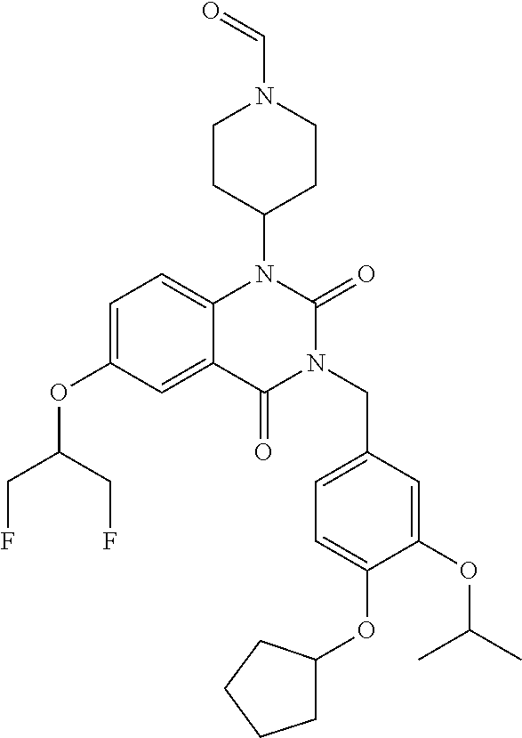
C1=C(OC(CF)CF)C=C2C(=C1)N(C1CCN(C=O)CC1)C(=O)N(CC1=CC=C(OC3CCCC3)C(OC(C)C)=C1)C2=O
